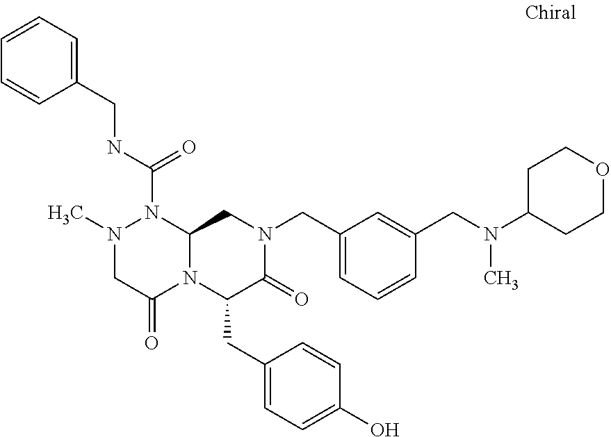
N1(C)CC(=O)N2C(N1C(NCC1=CC=CC=C1)=O)CN(CC1=CC=CC(CN(C3CCOCC3)C)=C1)C(=O)C2CC1=CC=C(O)C=C1
